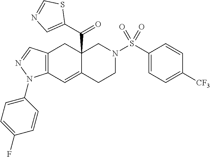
C12=C(C=C3C(C(C4=CN=CS4)=O)(C1)CN(S(C1=CC=C([CF3])C=C1)(=O)=O)CC3)N(C1=CC=C(F)C=C1)N=C2
